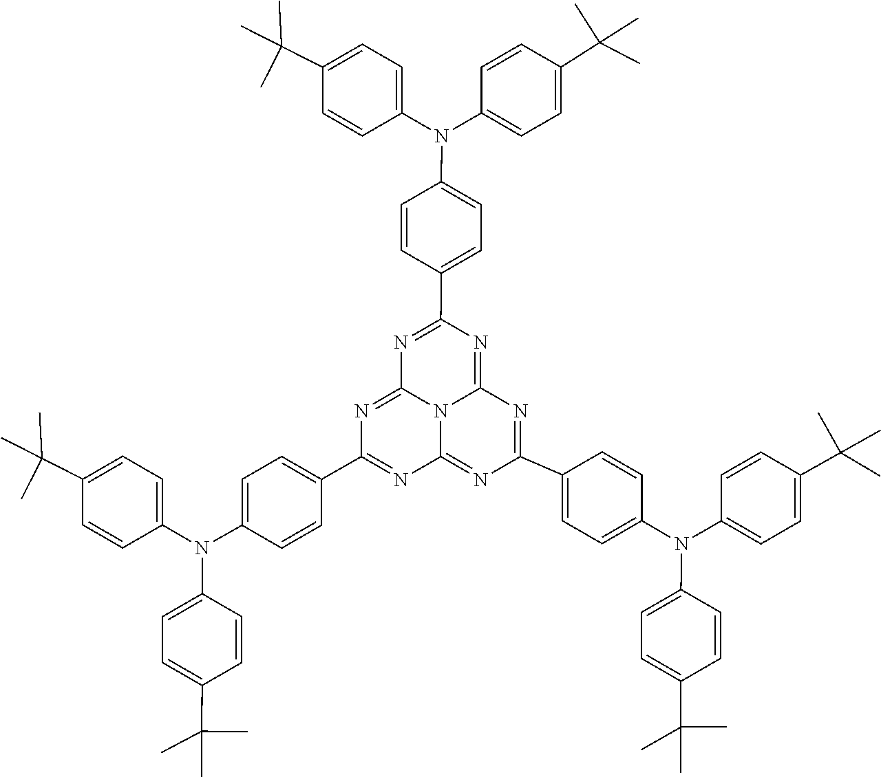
C1(N(C2=CC=C(C3=NC4=NC(C5=CC=C(N(C6=CC=C(C(C)(C)C)C=C6)C6=CC=C(C(C)(C)C)C=C6)C=C5)=NC5=NC(C6=CC=C(N(C7=CC=C(C(C)(C)C)C=C7)C7=CC=C(C(C)(C)C)C=C7)C=C6)=NC(=N3)N54)C=C2)C2=CC=C(C(C)(C)C)C=C2)=CC=C(C(C)(C)C)C=C1
